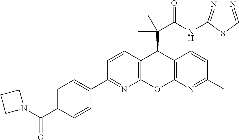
C1(C2=NC3=C(C=C2)C(C(C(NC2=NN=CS2)=O)(C)C)C2=C(O3)N=C(C)C=C2)=CC=C(C(N2CCC2)=O)C=C1
